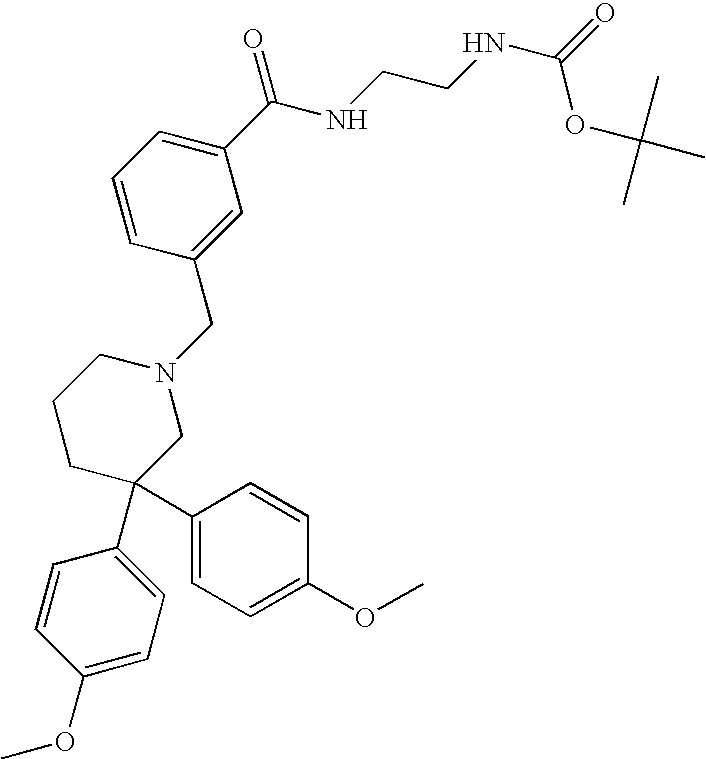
C1(C(NCCNC(=O)OC(C)(C)C)=O)=CC=CC(CN2CCCC(C3=CC=C(OC)C=C3)(C3=CC=C(OC)C=C3)C2)=C1
